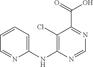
C1(Cl)=C(NC2=CC=CC=N2)N=CN=C1C(=O)O
